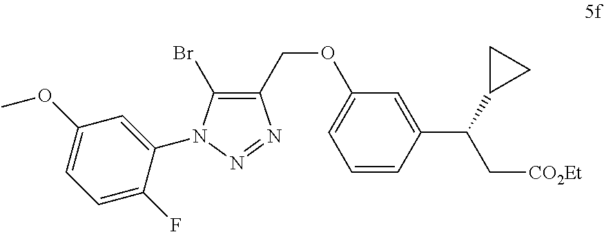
C1(COC2=CC=CC(C(C[CO2Et])C3CC3)=C2)=C(Br)N(C2=CC(OC)=CC=C2F)N=N1
